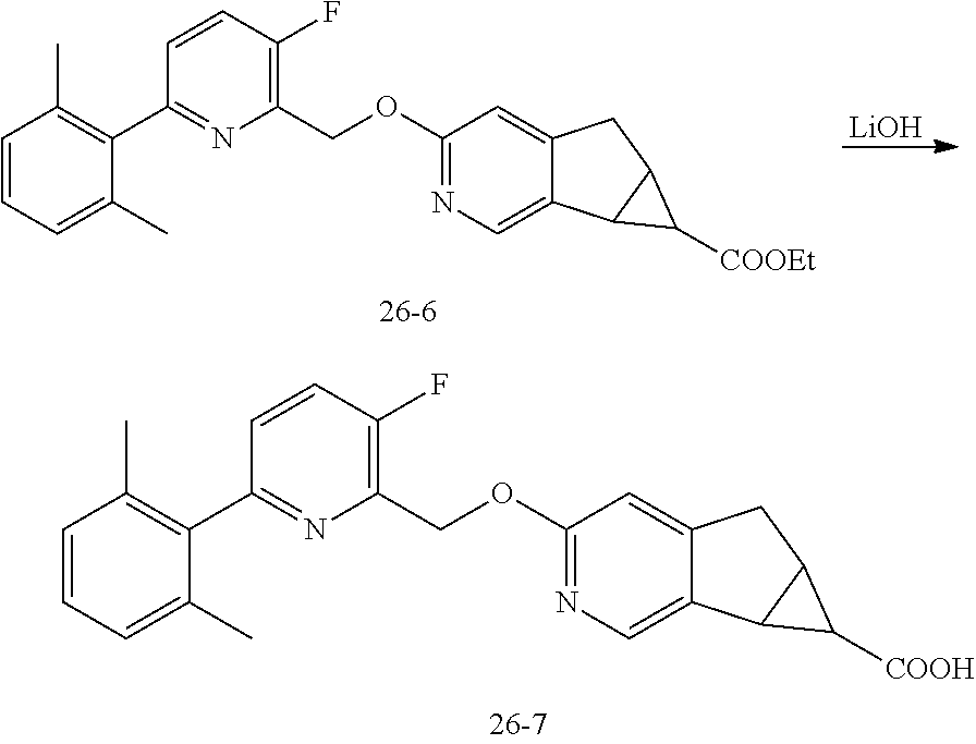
C1=CC(F)=C(COC2=NC=C3C(=C2)CC2C3C2[COOH])N=C1C1=C(C)C=CC=C1C.C1=CC(F)=C(COC2=NC=C3C(=C2)CC2C3C2[COOEt])N=C1C1=C(C)C=CC=C1C.[LiOH]
